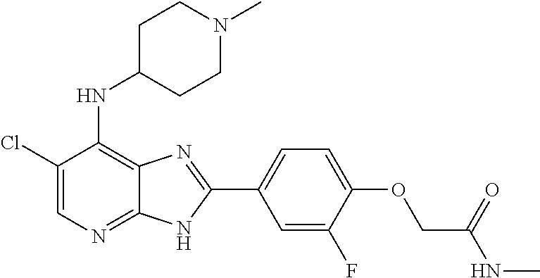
C1(Cl)=CN=C2C(=C1NC1CCN(C)CC1)N=C(C1=CC=C(OCC(NC)=O)C(F)=C1)N2
